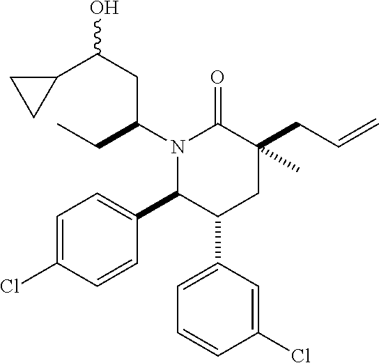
N1(C(CC(C2CC2)O)CC)C(C2=CC=C(Cl)C=C2)C(C2=CC=CC(Cl)=C2)CC(CC=C)(C)C1=O
